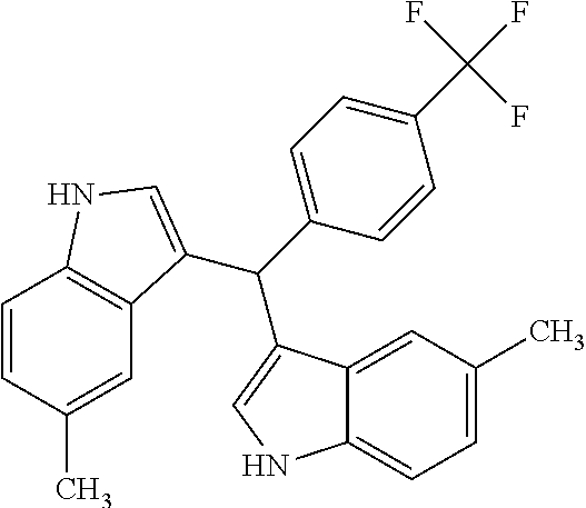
C(C1=CNC2=CC=C(C)C=C21)(C1=CC=C(C(F)(F)F)C=C1)C1=CNC2=C1C=C(C)C=C2
